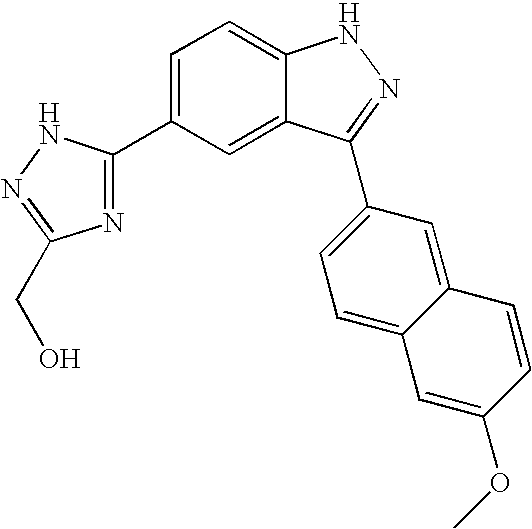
C1=C(C2=NC(CO)=NN2)C=C2C(=C1)NN=C2C1=CC=C2C(=C1)C=CC(OC)=C2
